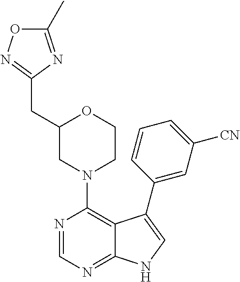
C12=NC=NC(N3CCOC(CC4=NOC(C)=N4)C3)=C1C(C1=CC([CN])=CC=C1)=CN2
